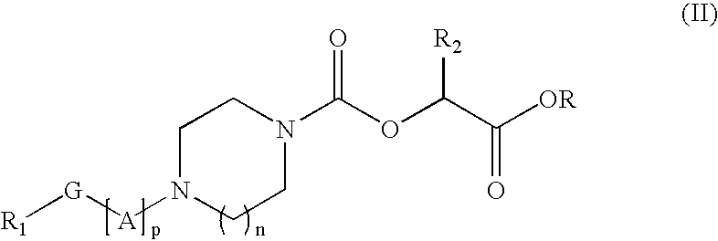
[R1][G][A]N1CCN(C(OC(C([OR])=O)[R2])=O)CC1
